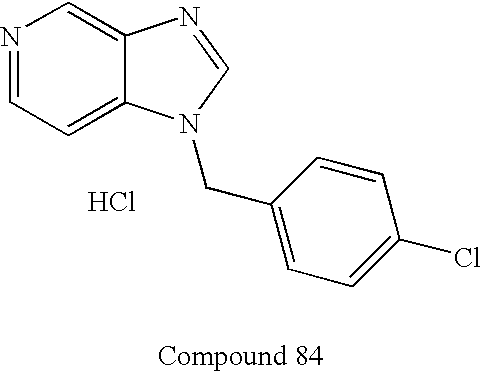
N1=CC=C2C(=C1)N=CN2CC1=CC=C(Cl)C=C1.Cl
